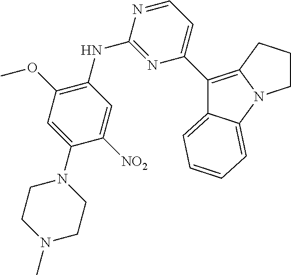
C1(NC2=NC(C3=C4N(C5=CC=CC=C35)CCC4)=CC=N2)=C(OC)C=C(N2CCN(C)CC2)C([NO2])=C1
